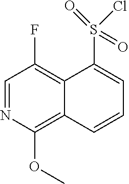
C1=NC(OC)=C2C(=C1F)C(S(=O)(=O)Cl)=CC=C2
